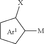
C1CCC([M])C1[X]
